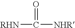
[RHN]C([NHR])=O
